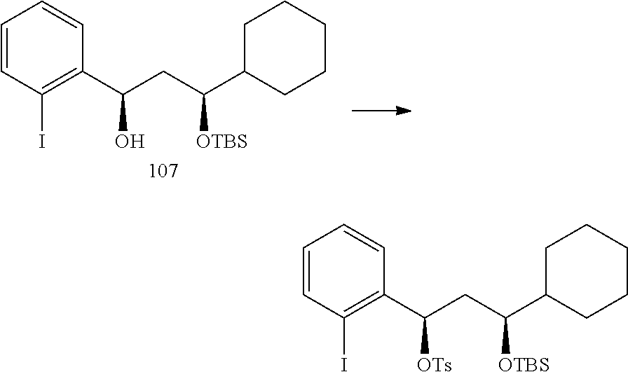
C1=CC=CC(I)=C1C(CC(C1CCCCC1)[OTBS])O.C1=CC=CC(I)=C1C(CC(C1CCCCC1)[OTBS])[OTs]
